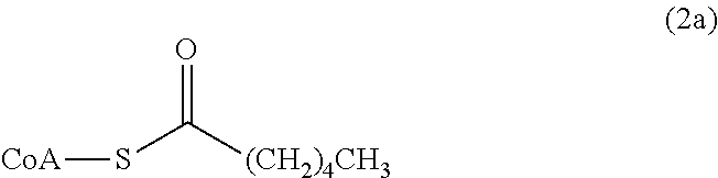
S(C([(CH2)4CH3])=O)[CoA]
